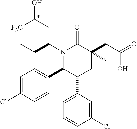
N1(C(CC)CC(O)[F3C])C(C2=CC=C(Cl)C=C2)C(C2=CC=CC(Cl)=C2)CC(CC(=O)O)(C)C1=O
